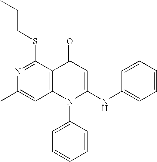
N1=C(SCCC)C2=C(C=C1C)N(C1=CC=CC=C1)C(NC1=CC=CC=C1)=CC2=O
